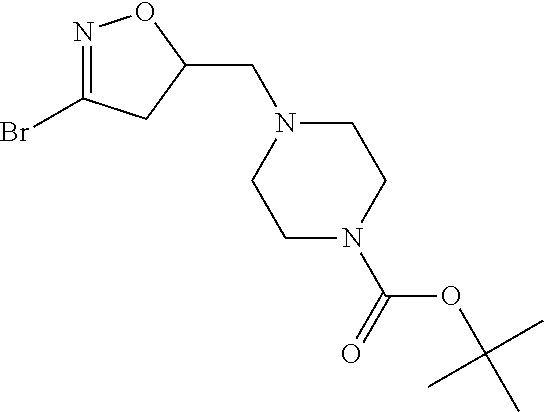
N1=C(Br)CC(CN2CCN(C(=O)OC(C)(C)C)CC2)O1
